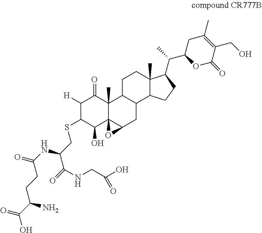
C1([H])C(SCC(C(=O)NCC(O)=O)NC(=O)CCC(C(=O)O)N)C(O)C23C(C)(C1=O)C1C(CC2O3)C2C(C)(CC1)C(C(C1OC(=O)C(CO)=C(C)C1)C)CC2
